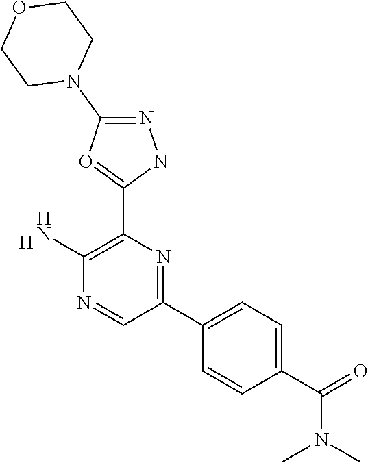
[H].C1(N)=C(C2=OC(N3CCOCC3)=NN2)N=C(C2=CC=C(C(=O)N(C)C)C=C2)C=N1
